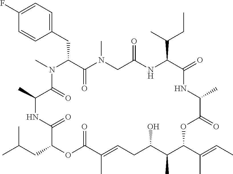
C1(F)=CC=C(CC2C(=O)N(C)CC(=O)NC(C(C)CC)C(=O)NC(C)C(=O)OC(C(C)=CC)C(C)C(O)CC=C(C)C(=O)OC(CC(C)C)C(=O)NC(C)C(=O)N2C)C=C1
